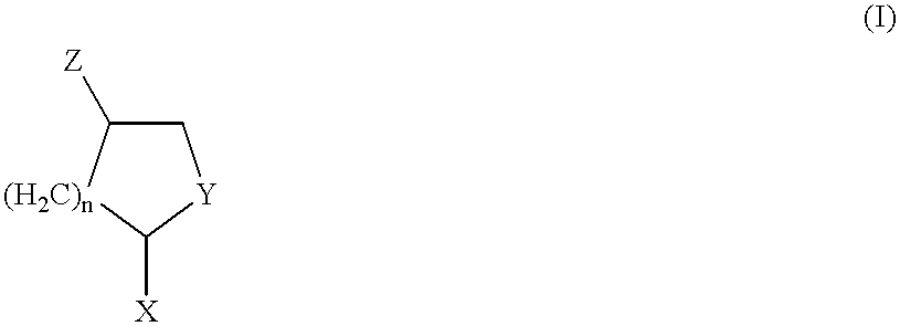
C1C([Z])[(H2C)n]C([X])[Y]1
